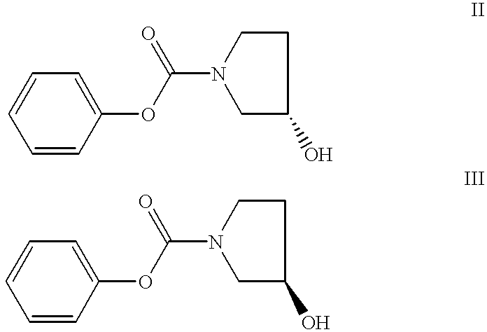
C1=CC=CC(OC(N2CC(O)CC2)=O)=C1.C1=CC=CC(OC(N2CC(O)CC2)=O)=C1
